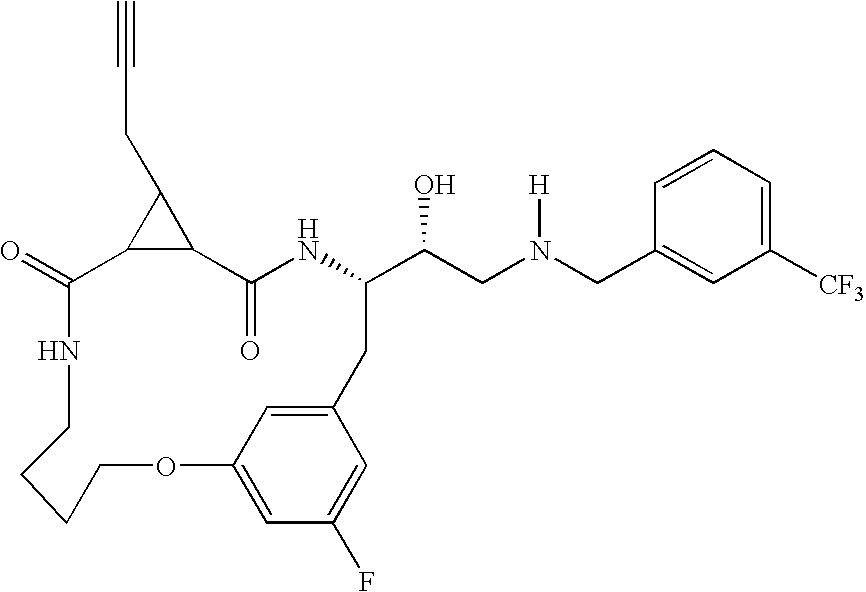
C12C(=O)NC(C(CN(CC3=CC([CF3])=CC=C3)[H])O)CC3=CC(=CC(F)=C3)OCCCCNC(=O)C1C2CC#C
